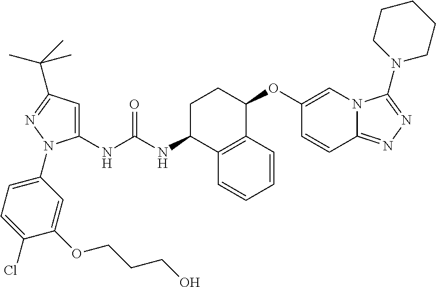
C1(NC(NC2C3=C(C(OC4=CN5C(=NN=C5N5CCCCC5)C=C4)CC2)C=CC=C3)=O)=CC(C(C)(C)C)=NN1C1=CC=C(Cl)C(OCCCO)=C1
